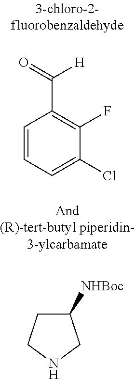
C1=CC=C(Cl)C(F)=C1C([H])=O.C1([NHBoc])CCNC1
